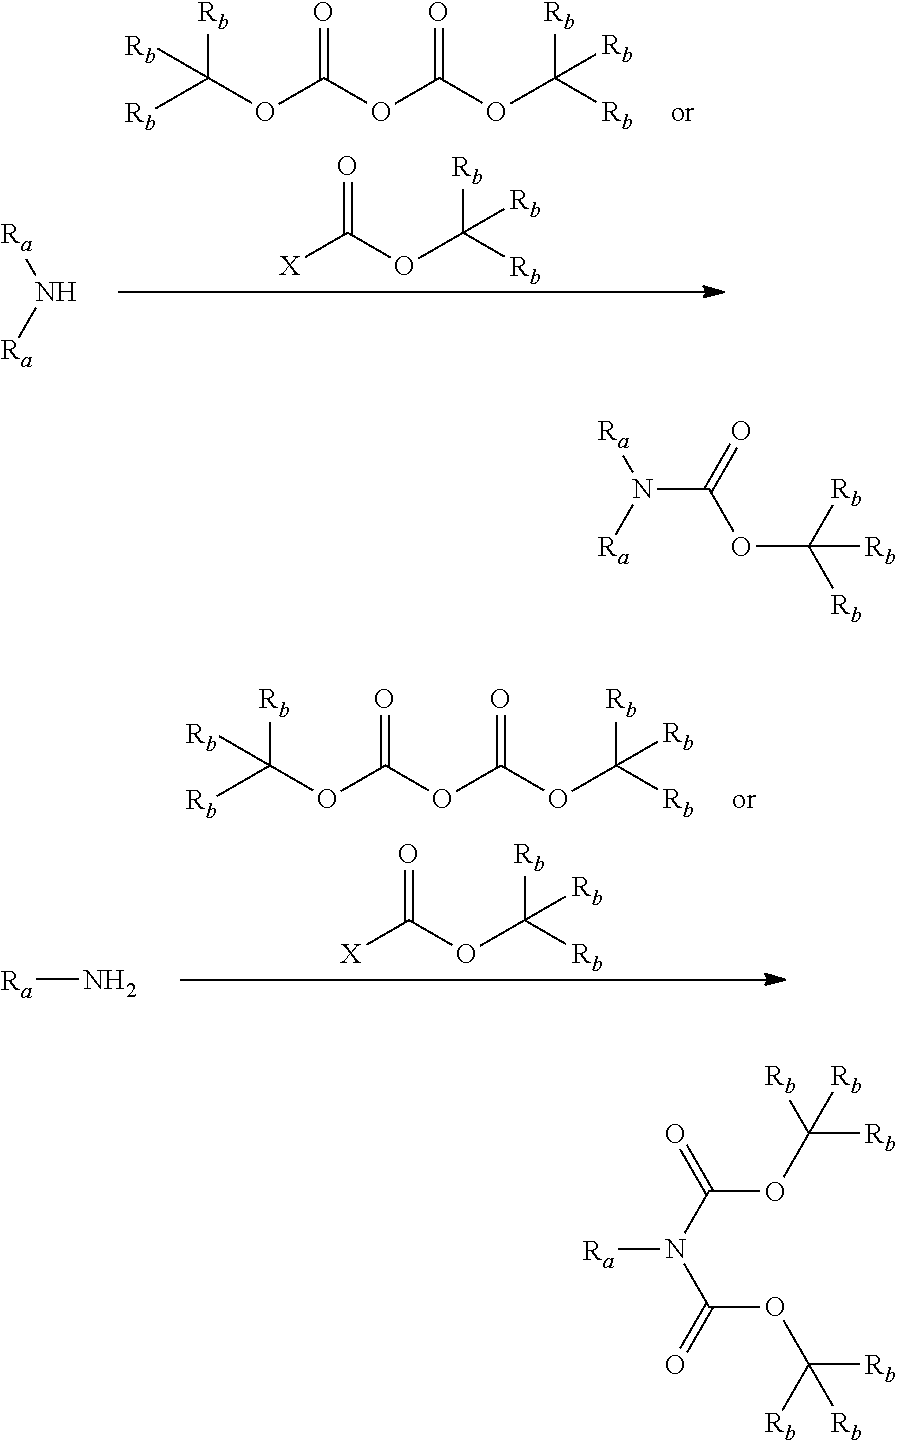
[Rb]C(OC(OC(OC([Rb])([Rb])[Rb])=O)=O)([Rb])[Rb].C(OC([Rb])([Rb])[Rb])(=O)[X].[Ra]N[Ra].[Rb]C(OC(OC(OC([Rb])([Rb])[Rb])=O)=O)([Rb])[Rb].C(OC([Rb])([Rb])[Rb])(=O)[X].[Ra]N.[Ra]N([Ra])C(=O)OC([Rb])([Rb])[Rb].C(OC([Rb])([Rb])[Rb])(N(C(OC([Rb])([Rb])[Rb])=O)[Ra])=O
